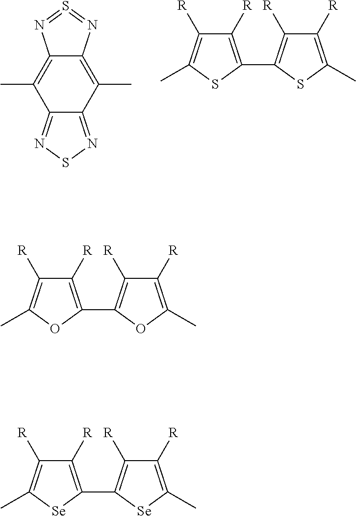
C1(C)=C2C(=C(C)C3=NSN=C13)N=S=N2.C1([R])=C(C2=C([R])C([R])=C(C)S2)SC(C)=C1[R].C1([R])=C(C2=C([R])C([R])=C(C)O2)OC(C)=C1[R].C1([R])=C(C2=C([R])C([R])=C(C)[Se]2)[Se]C(C)=C1[R]
